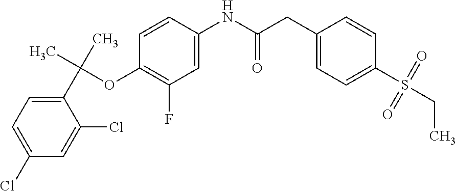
C1(OC(C)(C2=CC=C(Cl)C=C2Cl)C)=C(F)C=C(NC(CC2=CC=C(S(=O)(=O)CC)C=C2)=O)C=C1
